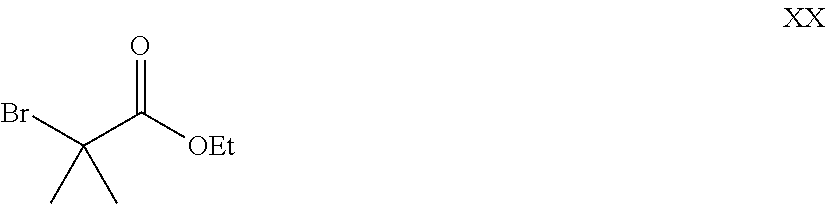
BrC(C([OEt])=O)(C)C
